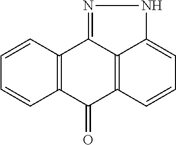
C1=CC2=C(C=C1)C(=O)C1=C3C2=NNC3=CC=C1
